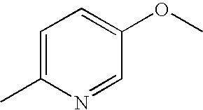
C1=C(C)N=CC(OC)=C1
